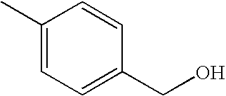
C1(C)=CC=C(CO)C=C1
